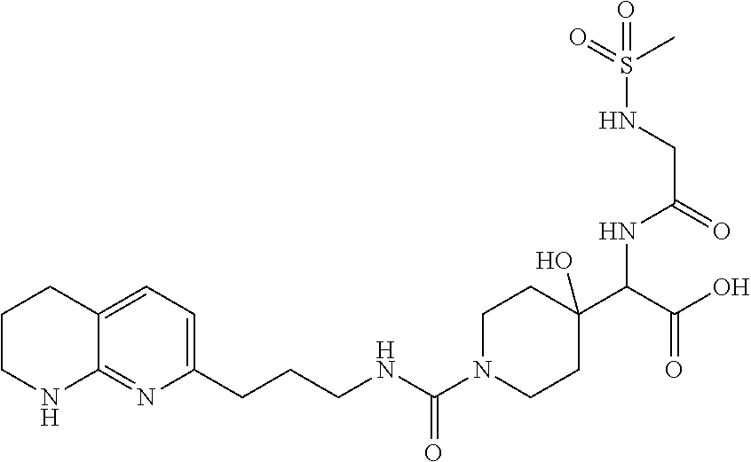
C1CNC2=NC(CCCNC(N3CCC(C(C(=O)O)NC(CNS(C)(=O)=O)=O)(O)CC3)=O)=CC=C2C1
